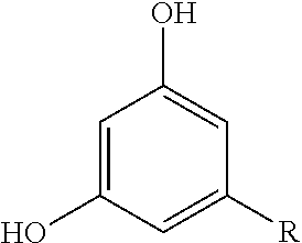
C1=C(O)C=C([R])C=C1O
